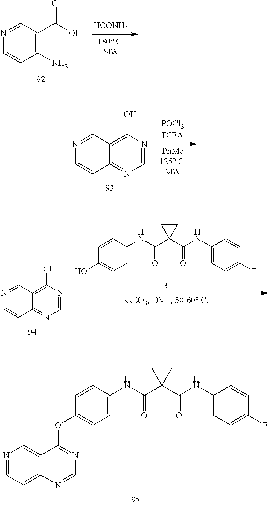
C1(N)=C(C(O)=O)C=NC=C1.[HCONH2].C1=NC(O)=C2C(=N1)C=CN=C2.C1=C(NC(C2(C(NC3=CC=C(F)C=C3)=O)CC2)=O)C=CC(O)=C1.N1=CC2=C(Cl)N=CN=C2C=C1.C1=C(NC(C2(C(NC3=CC=C(F)C=C3)=O)CC2)=O)C=CC(OC2=NC=NC3=CC=NC=C32)=C1
